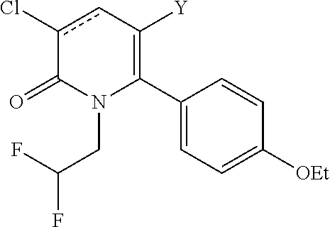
C1(C2=C([Y])cc(Cl)C(=O)N2CC(F)F)=CC=C([OEt])C=C1
